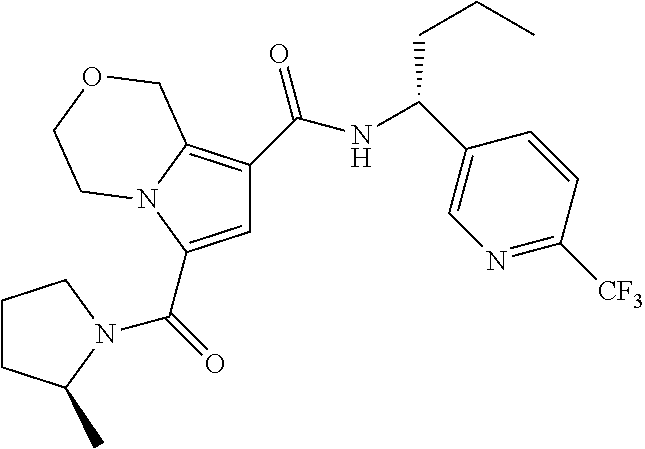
C1=C(C(=O)N2C(C)CCC2)N2C(=C1C(NC(CCC)C1=CN=C([CF3])C=C1)=O)COCC2
